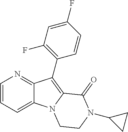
C12=CC=CN=C1C(C1=C(F)C=C(F)C=C1)=C1N2CCN(C2CC2)C1=O
